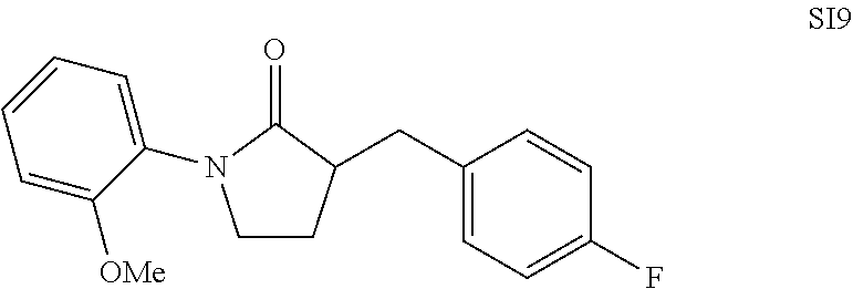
C1=CC=C(N2CCC(CC3=CC=C(F)C=C3)C2=O)C([OMe])=C1
